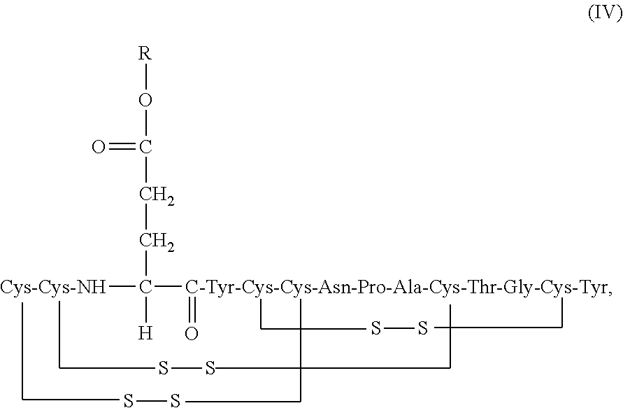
[Cys-Cys-NH]C([C-Tyr-Cys-Cys-Asn-Pro-Ala-Cys-Thr-Gly-Cys-Tyr]=O)([H])CCC(=O)O[R].SS.SS.SS
